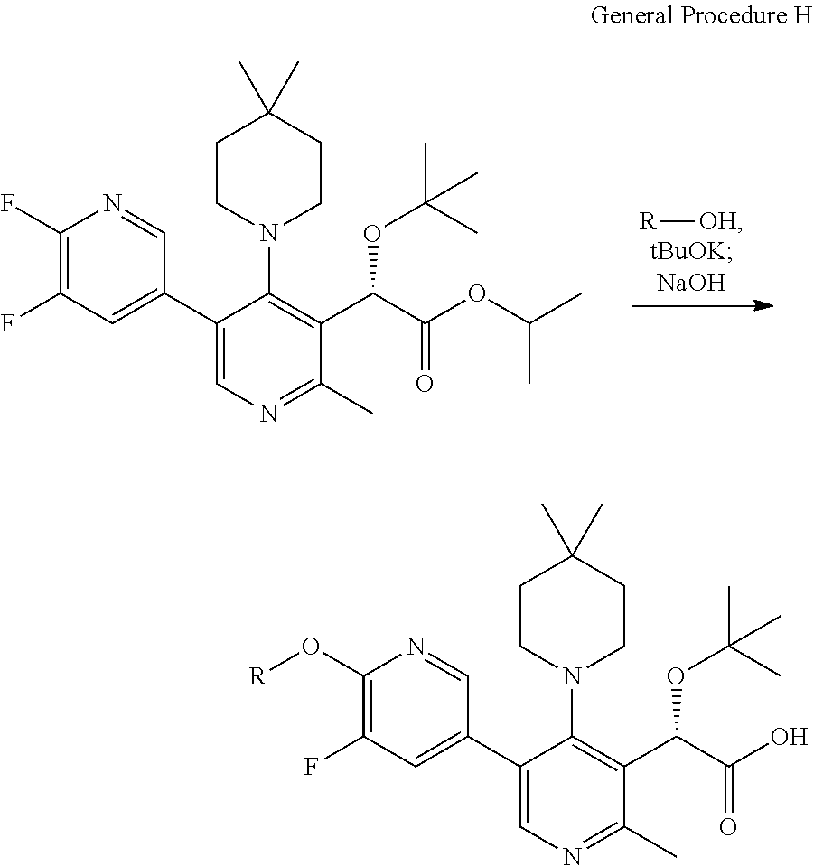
[R][OH].C1(C2=CC(F)=C(F)N=C2)=CN=C(C)C(C(C(OC(C)C)=O)OC(C)(C)C)=C1N1CCC(C)(C)CC1.C1(C2=CC(F)=C(O[R])N=C2)=CN=C(C)C(C(C(O)=O)OC(C)(C)C)=C1N1CCC(C)(C)CC1
